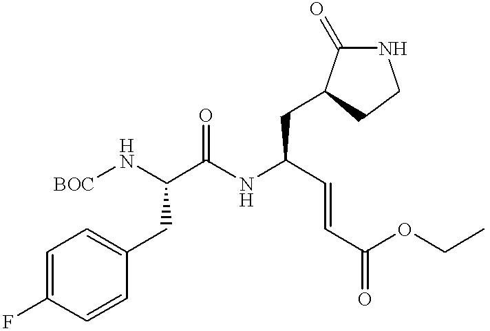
[BOC]NC(C(NC(C=CC(OCC)=O)CC1C(=O)NCC1)=O)CC1=CC=C(F)C=C1
